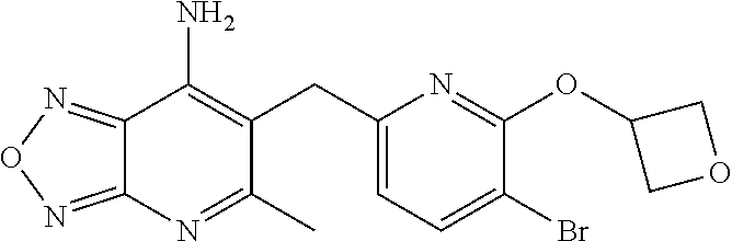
C12=NON=C1N=C(C)C(CC1=CC=C(Br)C(OC3COC3)=N1)=C2N
